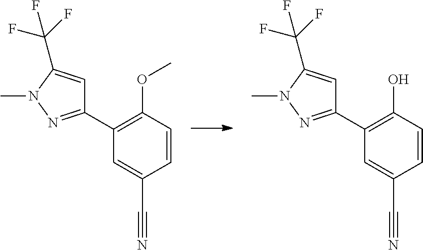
C1(C2=NN(C)C(C(F)(F)F)=C2)=C(OC)C=CC(C#N)=C1.C1(C2=NN(C)C(C(F)(F)F)=C2)=C(O)C=CC(C#N)=C1
